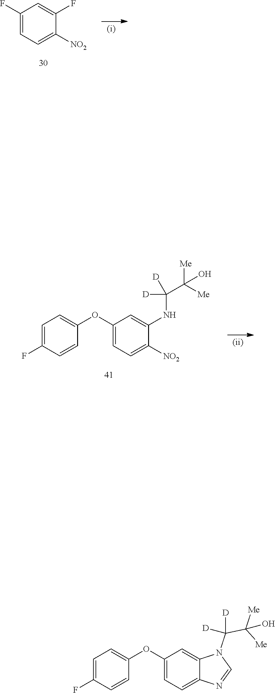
C1(F)=CC=C([NO2])C(F)=C1.C1=C(F)C=CC(OC2=CC=C([NO2])C(NC(C([Me])([Me])O)([D])[D])=C2)=C1.C1=C(F)C=CC(OC2=CC=C3C(=C2)N(C(C([Me])([Me])O)([D])[D])C=N3)=C1
